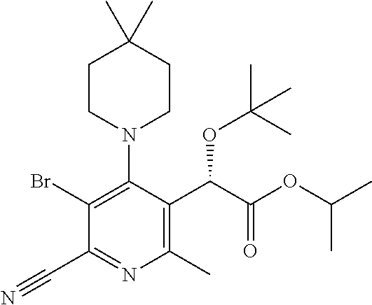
C1CN(C2=C(Br)C(C#N)=NC(C)=C2C(C(OC(C)C)=O)OC(C)(C)C)CCC1(C)C
